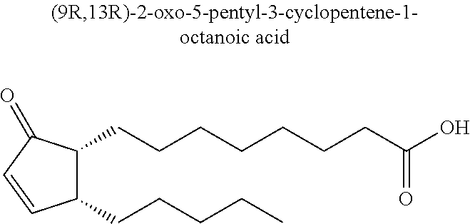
C1(CCCCC)C(CCCCCCCC(=O)O)C(=O)C=C1
